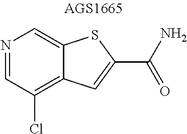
N1=CC(Cl)=C2C(=C1)SC(C(N)=O)=C2
